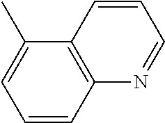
C1(C)=CC=CC2=C1C=CC=N2
